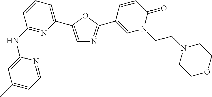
C1(NC2=NC(C3=CN=C(C4=CN(CCN5CCOCC5)C(=O)C=C4)O3)=CC=C2)=CC(C)=CC=N1
